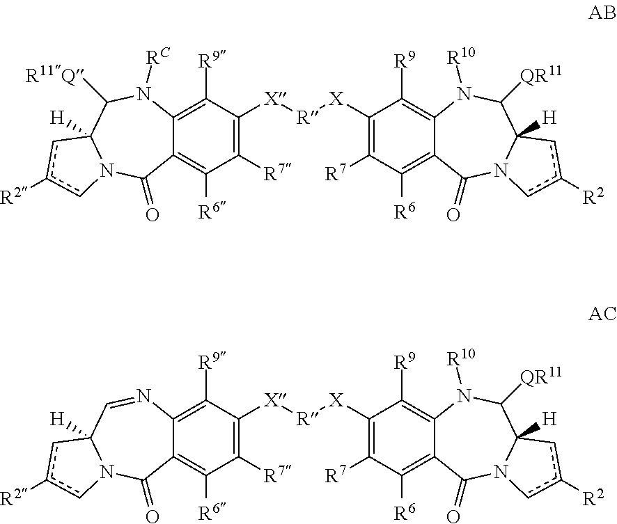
C1([R7])=C([X][R][X]C2=C([R7])C([R6])=C3C(=C2[R9])N([R10])C([QR11])C2([H])N(C3=O)cc([R2])c2)C([R9])=C2C(=C1[R6])C(=O)N1C([H])(C([R11Q])N2[RC])cc([R2])c1.C1([R7])=C([X][R][X]C2=C([R7])C([R6])=C3C(=C2[R9])N([R10])C([QR11])C2([H])N(C3=O)cc([R2])c2)C([R9])=C2C(=C1[R6])C(=O)N1C([H])(C=N2)cc([R2])c1
